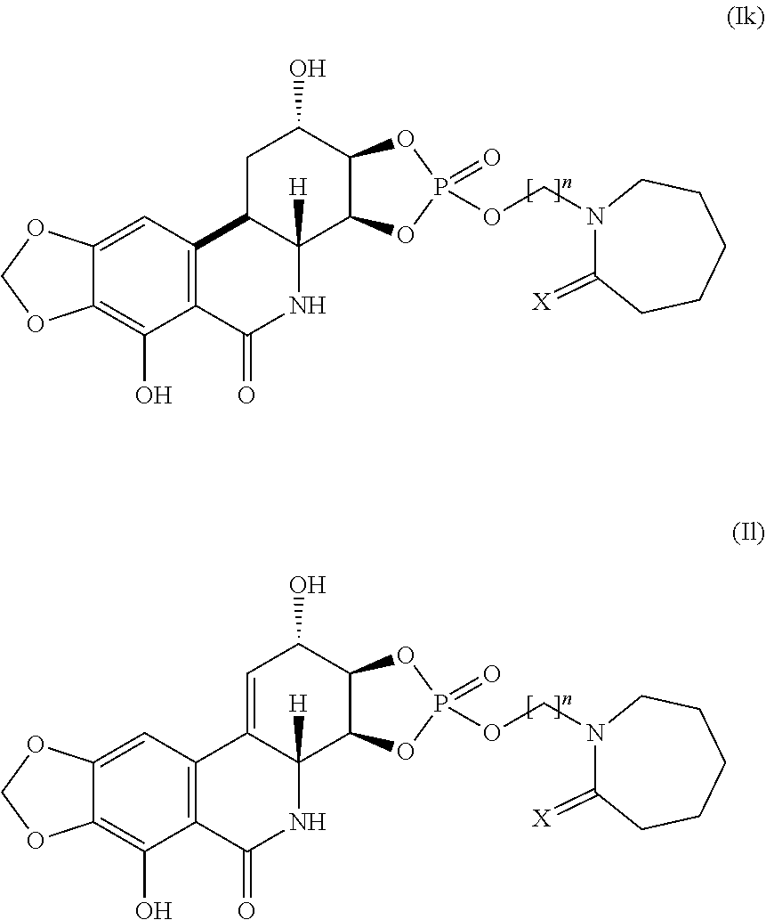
C12=C(C(=O)NC3([H])C1CC(O)C1C3OP(=O)(OCN3C(=[X])CCCCC3)O1)C(O)=C1C(=C2)OCO1.C12=C(C(=O)NC3([H])C1=CC(O)C1C3OP(=O)(OCN3C(=[X])CCCCC3)O1)C(O)=C1C(=C2)OCO1
